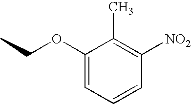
C1(OCC)=CC=CC([NO2])=C1C
